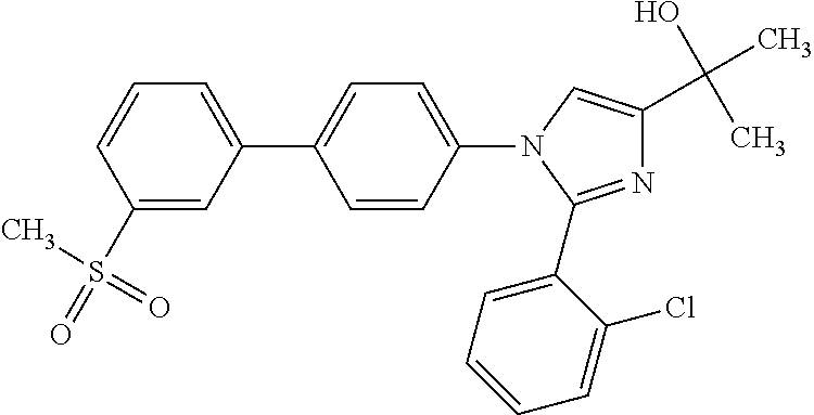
N1=C(C2=CC=CC=C2Cl)N(C2=CC=C(C3=CC=CC(S(C)(=O)=O)=C3)C=C2)C=C1C(O)(C)C
